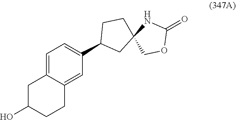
C1C(O)CCC2=CC(C3CC4(CC3)COC(=O)N4)=CC=C12
